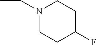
N1(CC)CCC(F)CC1
